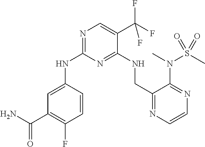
N1=C(NC2=CC(C(N)=O)=C(F)C=C2)N=C(NCC2=NC=CN=C2N(C)S(C)(=O)=O)C(C(F)(F)F)=C1
